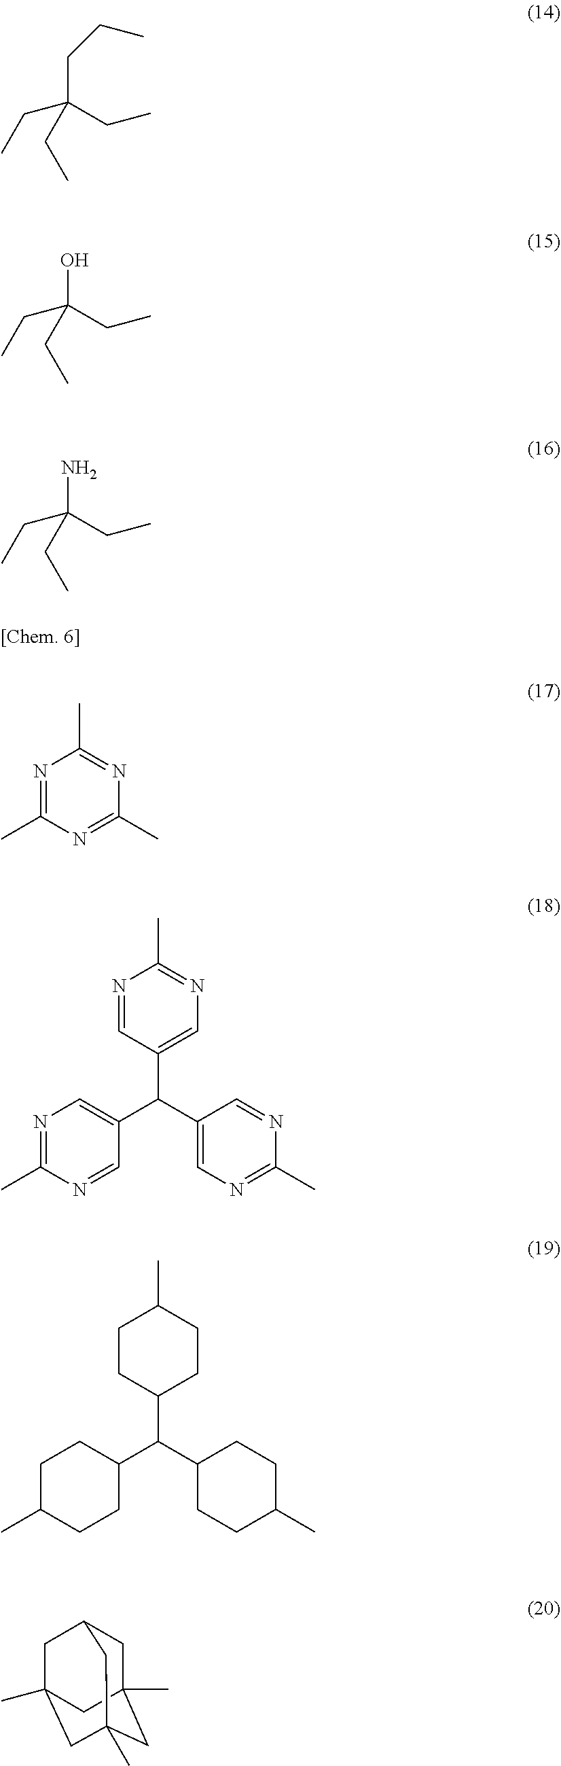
CCC(CC)(CC)CCC.CCC(CC)(CC)O.CCC(CC)(CC)N.N1=C(C)N=C(C)N=C1C.N1=CC(C(C2=CN=C(C)N=C2)C2=CN=C(C)N=C2)=CN=C1C.C1CC(C(C2CCC(C)CC2)C2CCC(C)CC2)CCC1C.C1C2(C)CC3(C)CC(C)(CC1C3)C2
